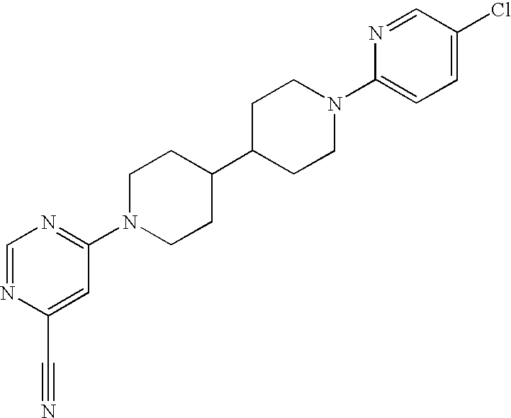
C1=NC(C#N)=CC(N2CCC(C3CCN(C4=CC=C(Cl)C=N4)CC3)CC2)=N1
